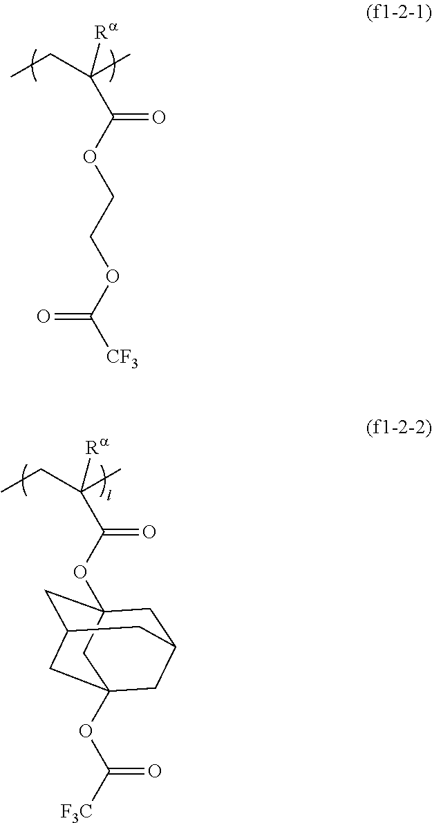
CCC(C)([Ra])C(OCCOC([CF3])=O)=O.CCC(C)([Ra])C(OC12CC3CC(OC([F3C])=O)(CC(C1)C3)C2)=O
